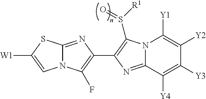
N12C(=NC(C3=C(S([R1])=O)N4C(=N3)C([Y4])=C([Y3])C([Y2])=C4[Y1])=C1F)SC([W1])=C2
